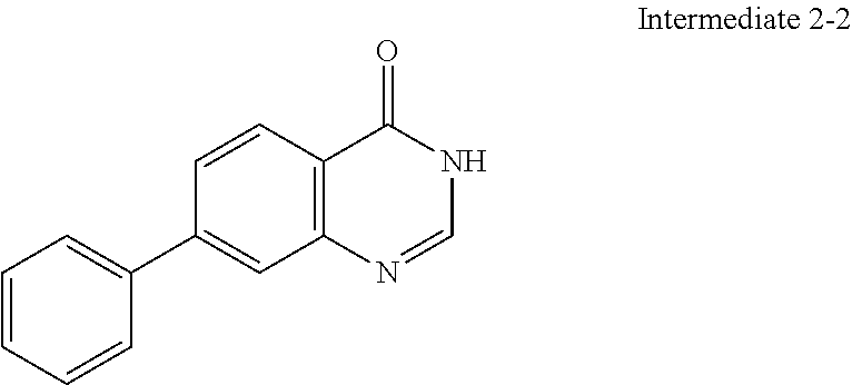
C1=CC(C2=CC=CC=C2)=CC2=C1C(=O)NC=N2
